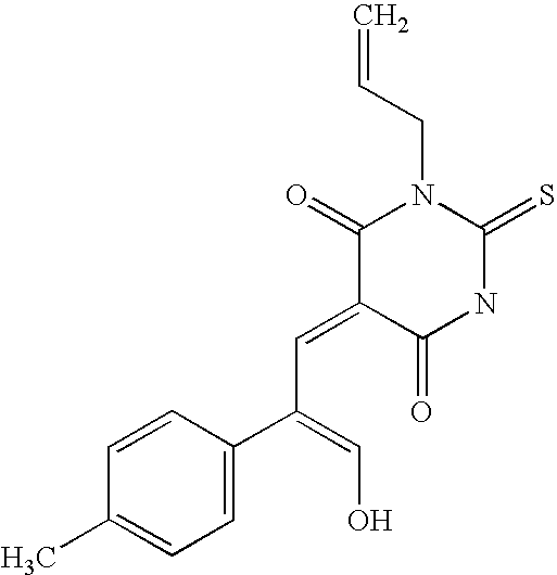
O=C1C(=CC(C2=CC=C(C)C=C2)=CO)C(=O)N(CC=C)C(=S)N1
